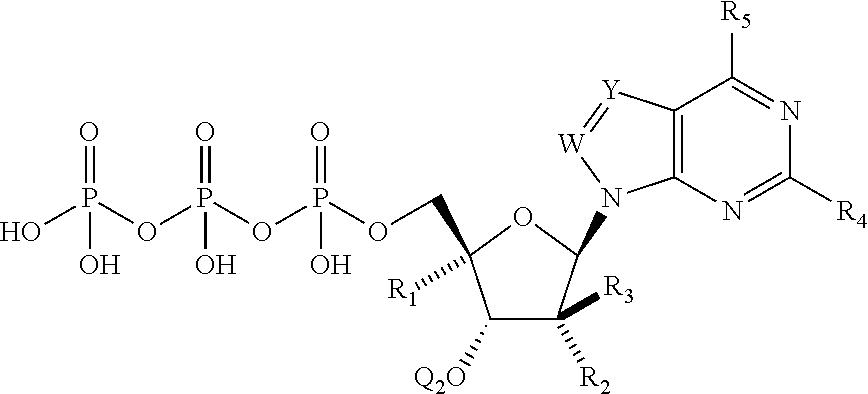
C1([Q2O])C([R2])([R3])C(N2C3=C(C([R5])=NC([R4])=N3)[Y]=[W]2)OC1([R1])COP(OP(OP(O)(=O)O)(=O)O)(=O)O
